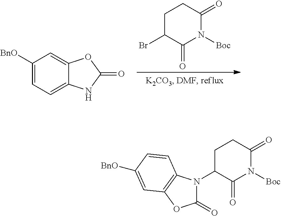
C1([BnO])=CC=C2C(=C1)OC(=O)N2.C1C(Br)C(=O)N([Boc])C(=O)C1.C1C(N2C(=O)OC3=C2C=CC([BnO])=C3)C(=O)N([Boc])C(=O)C1
